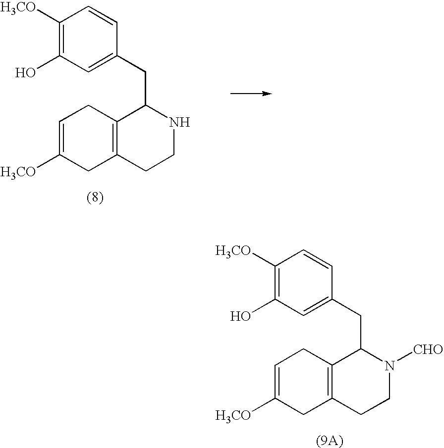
C1=C([H3CO])CC2=C(C1)C(CC1=CC(O)=C([H3CO])C=C1)NCC2.C1=C([H3CO])CC2=C(C1)C(CC1=CC(O)=C([H3CO])C=C1)N([CHO])CC2
